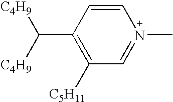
C1=CC(C([C4H9])[C4H9])=C([C5H11])C=N1C
